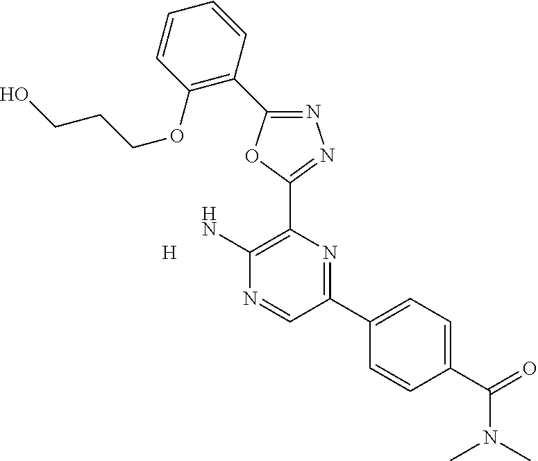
NC1=C(C2=NN=C(C3=C(OCCCO)C=CC=C3)O2)N=C(C2=CC=C(C(N(C)C)=O)C=C2)C=N1.[H]
